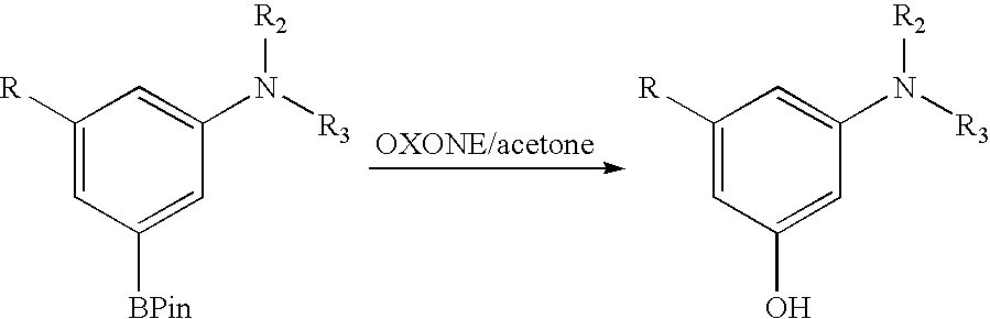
C1([R])=CC([BPin])=CC(N([R3])[R2])=C1.C1([R])=CC(O)=CC(N([R3])[R2])=C1
